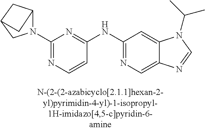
C1=CC(NC2=NC=C3C(=C2)N(C(C)C)C=N3)=NC(N2C3CC(C2)C3)=N1
